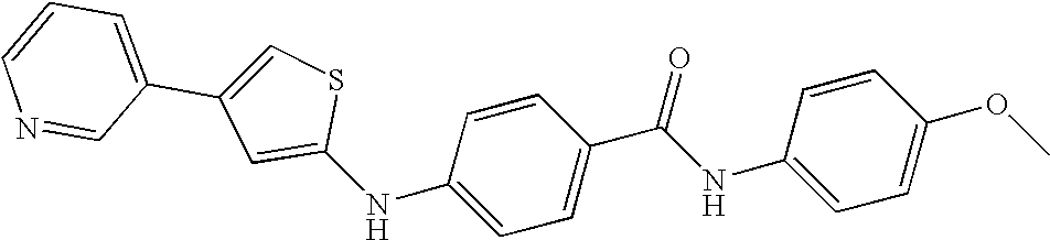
C1(NC2=CC(C3=CC=CN=C3)=CS2)=CC=C(C(NC2=CC=C(OC)C=C2)=O)C=C1
